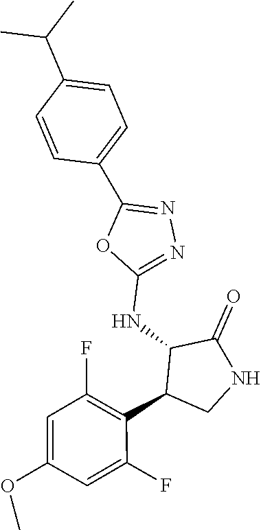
C1(NC2C(C3=C(F)C=C(OC)C=C3F)CNC2=O)=NN=C(C2=CC=C(C(C)C)C=C2)O1
